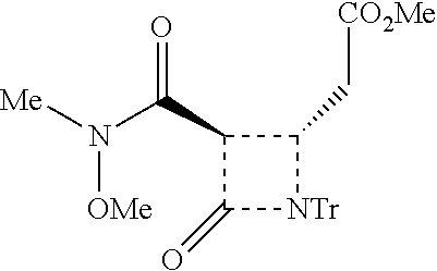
C1(C(N([OMe])[Me])=O)C(=O)[NTr]C1C[CO2Me]
